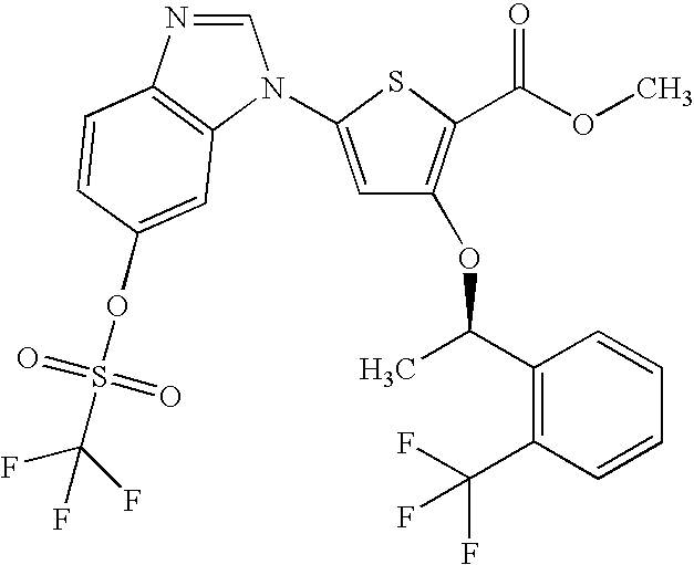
C1=NC2=C(N1C1=CC(OC(C3=C(C(F)(F)F)C=CC=C3)C)=C(C(OC)=O)S1)C=C(OS(C(F)(F)F)(=O)=O)C=C2
